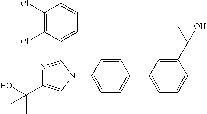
C1(N2C=C(C(O)(C)C)N=C2C2=CC=CC(Cl)=C2Cl)=CC=C(C2=CC=CC(C(C)(C)O)=C2)C=C1
